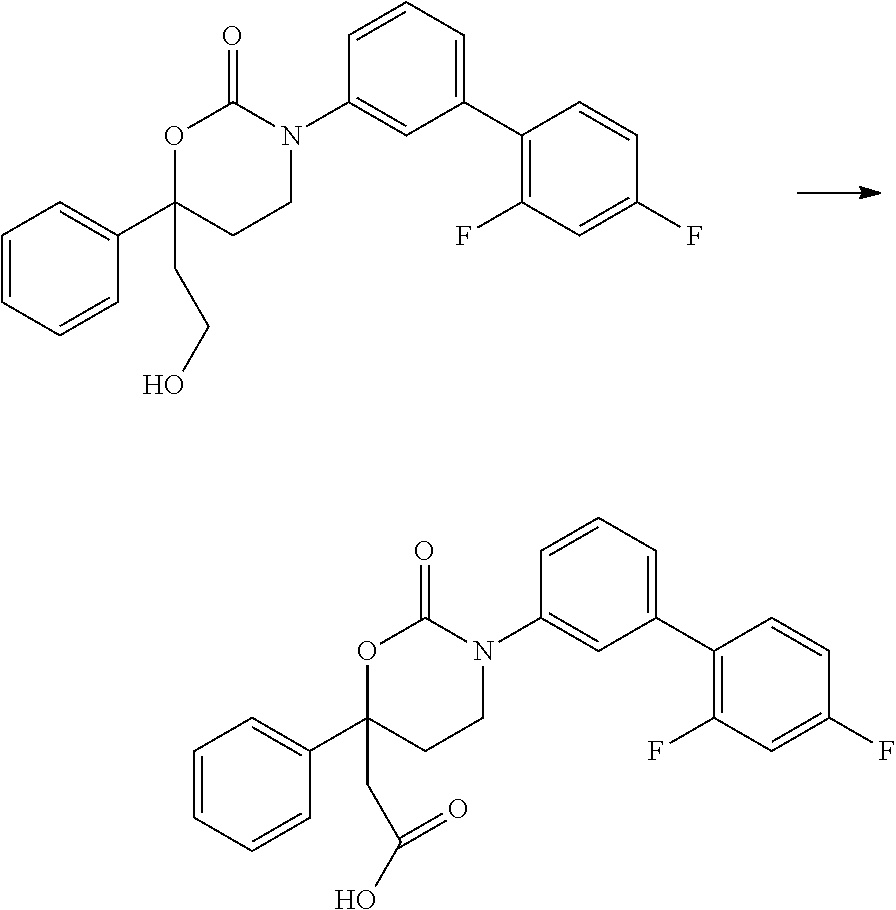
C1(C2=CC=CC=C2)(CCO)CCN(C2=CC(C3=C(F)C=C(F)C=C3)=CC=C2)C(=O)O1.C1(C2=CC=CC=C2)(CC(O)=O)CCN(C2=CC(C3=C(F)C=C(F)C=C3)=CC=C2)C(=O)O1
